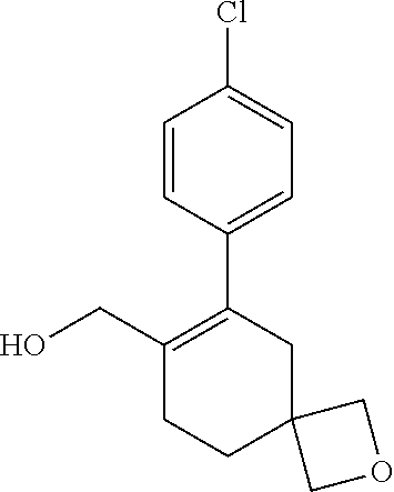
C1(CO)=C(C2=CC=C(Cl)C=C2)CC2(CC1)COC2
